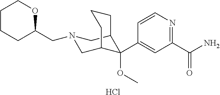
C1(C(N)=O)=NC=CC(C2(OC)C3CN(CC4OCCCC4)CC2CCC3)=C1.Cl
